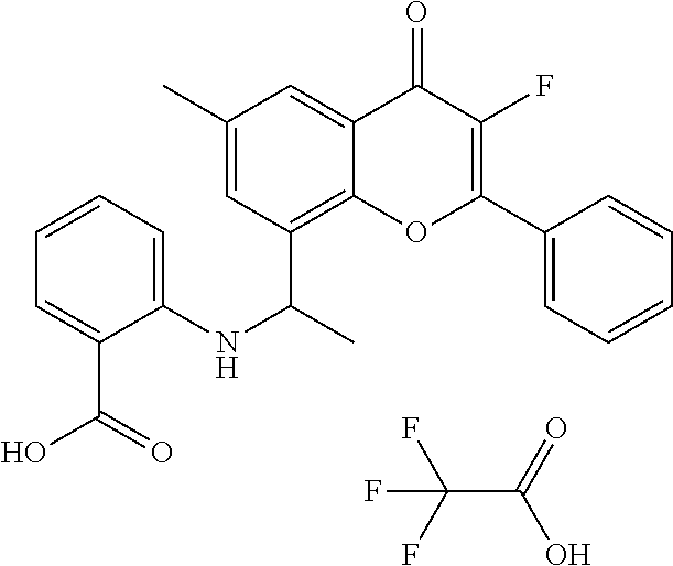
C1=C2C(=O)C(F)=C(C3=CC=CC=C3)OC2=C(C(C)NC2=CC=CC=C2C(=O)O)C=C1C.FC(C(=O)O)(F)F
